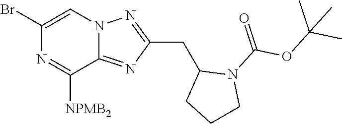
C1(Br)=CN2C(=NC(CC3CCCN3C(=O)OC(C)(C)C)=N2)C([NPMB2])=N1
